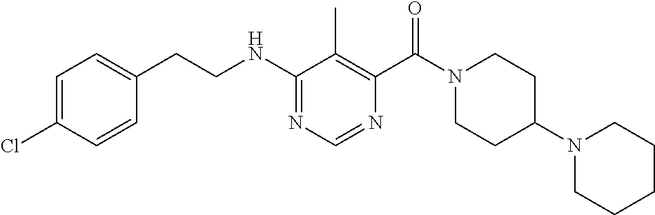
N(C1=NC=NC(C(N2CCC(N3CCCCC3)CC2)=O)=C1C)CCC1=CC=C(Cl)C=C1
